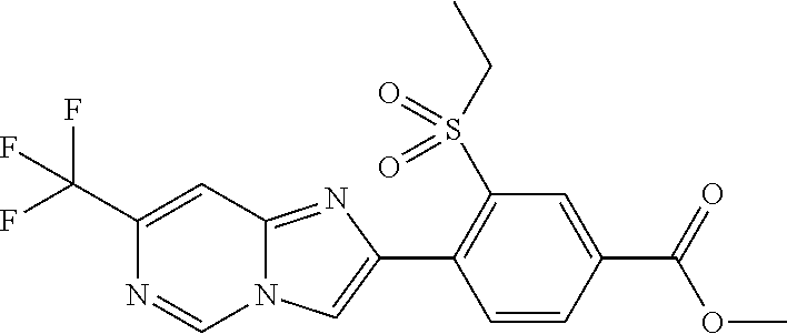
C1(C(F)(F)F)=CC2=NC(C3=C(S(CC)(=O)=O)C=C(C(OC)=O)C=C3)=CN2C=N1
